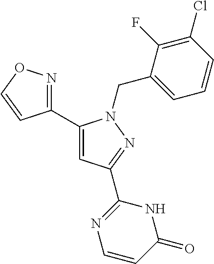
C1(C2=CC(C3=NC=CC(=O)N3)=NN2CC2=CC=CC(Cl)=C2F)=NOC=C1
